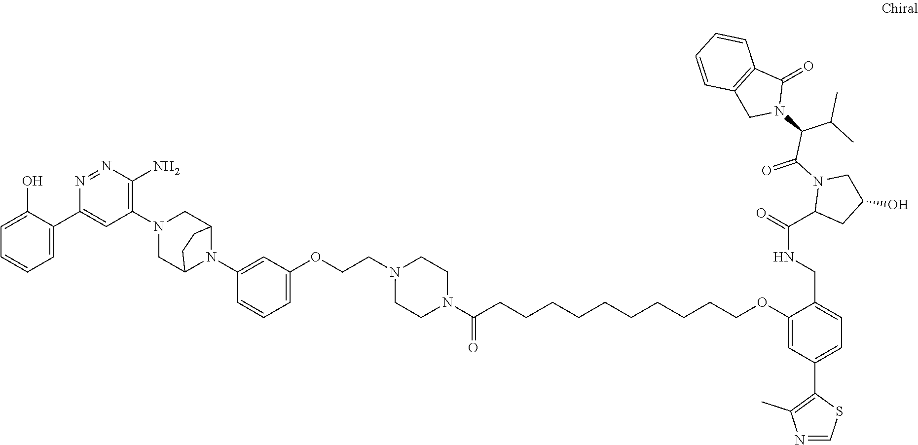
C1=C(O)C(C2=CC(N3CC4N(C5=CC(OCCN6CCN(C(=O)CCCCCCCCCCOC7=CC(C8=C(C)N=CS8)=CC=C7CNC(C7CC(O)CN7C(C(C(C)C)N7C(=O)C8=C(C7)C=CC=C8)=O)=O)CC6)=CC=C5)C(C3)CC4)=C(N)N=N2)=CC=C1
